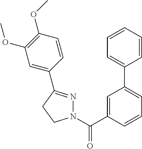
C1=C(C(N2N=C(C3=CC(OC)=C(OC)C=C3)CC2)=O)C=CC=C1C1=CC=CC=C1
